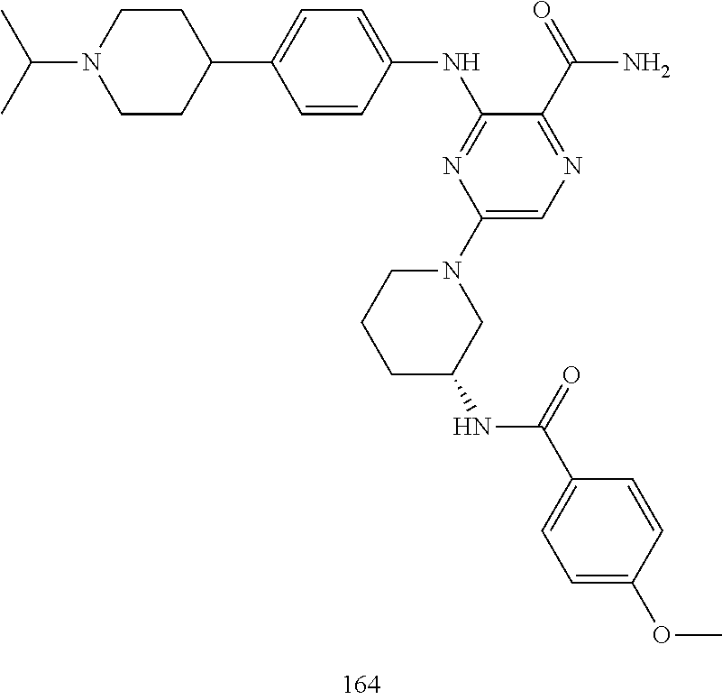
C(N1CCC(C2=CC=C(NC3=NC(N4CC(NC(C5=CC=C(OC)C=C5)=O)CCC4)=CN=C3C(=O)N)C=C2)CC1)(C)C
